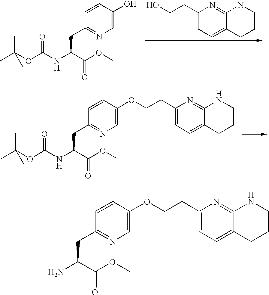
N(C(CC1=NC=C(O)C=C1)C(=O)OC)C(OC(C)(C)C)=O.C1(CCO)=CC=C2C(=N1)NCCC2.N(C(CC1=NC=C(OCCC2=CC=C3C(=N2)NCCC3)C=C1)C(=O)OC)C(OC(C)(C)C)=O.NC(CC1=NC=C(OCCC2=CC=C3C(=N2)NCCC3)C=C1)C(=O)OC
